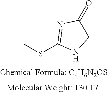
S(C)C1=NC(=O)CN1
